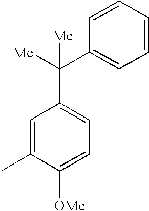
C1=C(C)C([OMe])=CC=C1C(C1=CC=CC=C1)([Me])[Me]
